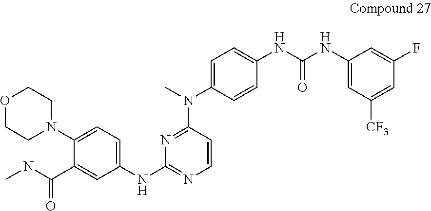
C1=C(N(C)C2=NC(NC3=CC=C(N4CCOCC4)C(C(NC)=O)=C3)=NC=C2)C=CC(NC(NC2=CC([CF3])=CC(F)=C2)=O)=C1
